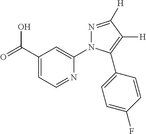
C1(C(=O)O)=CC=NC(N2N=C([H])C([H])=C2C2=CC=C(F)C=C2)=C1
